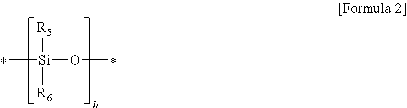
[R5][Si](C)([R6])OC
